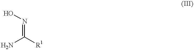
N(=C(N)[R1])O
